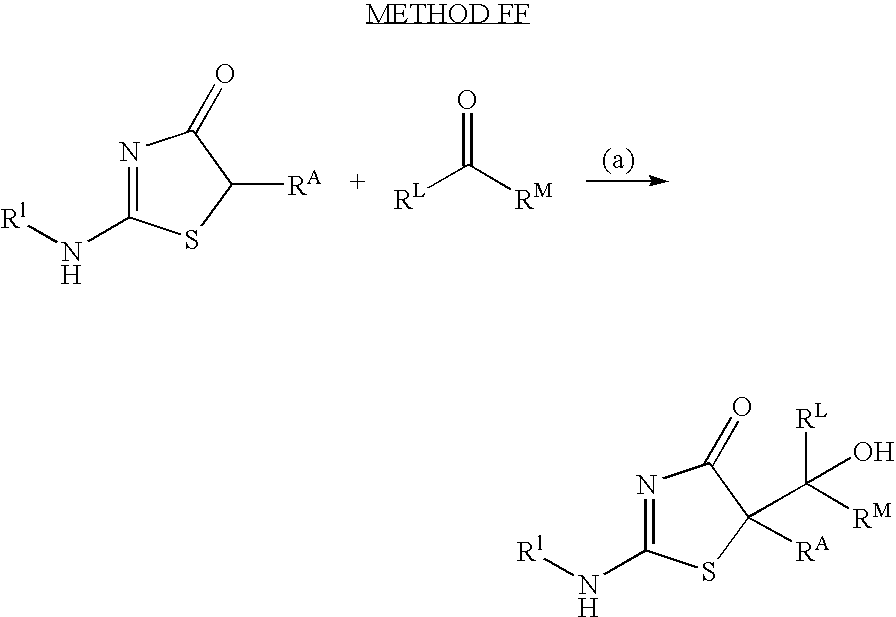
N1=C(N[Rl])SC([RA])C1=O.[RL]C(=O)[RM].N1=C(N[Rl])SC(C([RL])(O)[RM])([RA])C1=O
